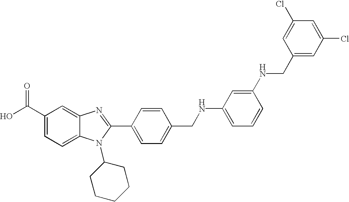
OC(C1=CC=C2C(=C1)N=C(C1=CC=C(CNC3=CC=CC(NCC4=CC(Cl)=CC(Cl)=C4)=C3)C=C1)N2C1CCCCC1)=O
